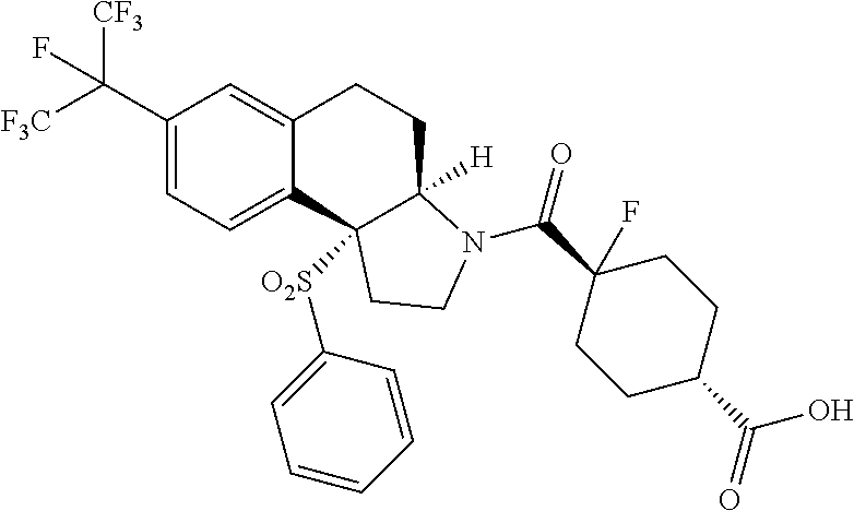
C1(C([F3C])([CF3])F)=CC=C2C(=C1)CCC1([H])C2([O2S]C2=CC=CC=C2)CCN1C(C1(F)CCC(C(O)=O)CC1)=O
